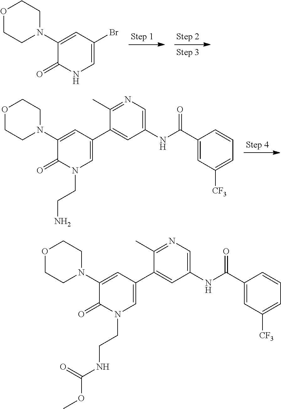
C1(C)=NC=C(NC(C2=CC([CF3])=CC=C2)=O)C=C1C1=CN(CCNC(OC)=O)C(=O)C(N2CCOCC2)=C1.C1(N2CCOCC2)=CC(Br)=CNC1=O.C1(C)=NC=C(NC(C2=CC([CF3])=CC=C2)=O)C=C1C1=CN(CCN)C(=O)C(N2CCOCC2)=C1
